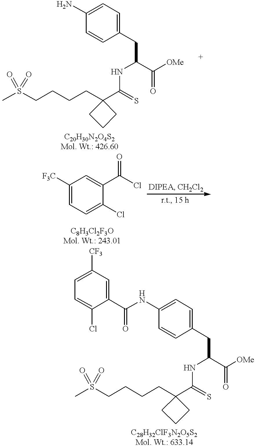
S(CCCCC1(C(NC(CC2=CC=C(N)C=C2)C([OMe])=O)=S)CCC1)(C)(=O)=O.S(CCCCC1(C(NC(CC2=CC=C(NC(C3=CC([CF3])=CC=C3Cl)=O)C=C2)C([OMe])=O)=S)CCC1)(C)(=O)=O.C1([F3C])=CC=C(Cl)C(C(Cl)=O)=C1
